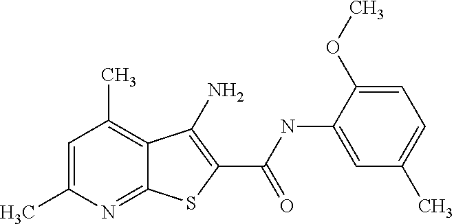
C12=NC(C)=CC(C)=C1C(N)=C(C(NC1=CC(C)=CC=C1OC)=O)S2
